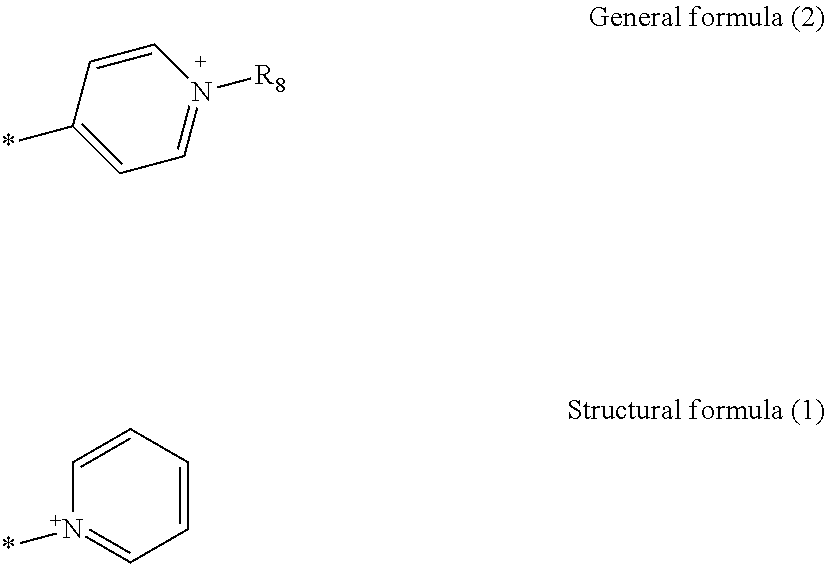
C1=CC(*)=CC=N1[R8].C1=CC=CC=[N+]1*
